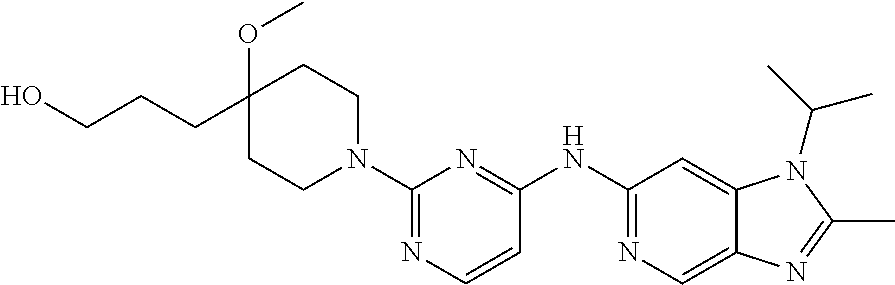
C1(N2CCC(OC)(CCCO)CC2)=NC=CC(NC2=NC=C3C(=C2)N(C(C)C)C(C)=N3)=N1
